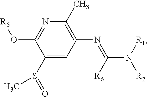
C1(S(C)=O)=CC(N=C([R6])N([R1])[R2])=C(C)N=C1O[R5]
